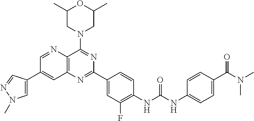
C1=NC2=C(C=C1C1=CN(C)N=C1)N=C(C1=CC(F)=C(NC(NC3=CC=C(C(N(C)C)=O)C=C3)=O)C=C1)N=C2N1CC(C)OC(C)C1
